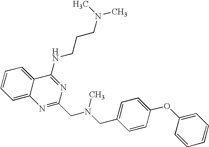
C12=CC=CC=C1C(NCCCN(C)C)=NC(CN(CC1=CC=C(OC3=CC=CC=C3)C=C1)C)=N2
